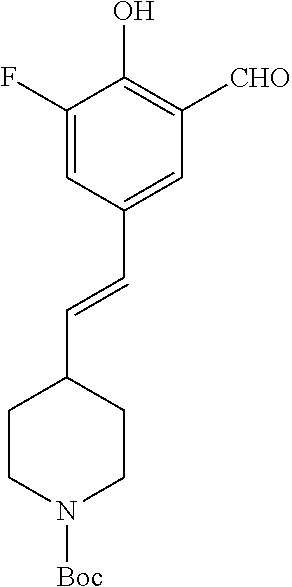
C1=C(F)C(O)=C([CHO])C=C1C=CC1CCN([Boc])CC1
